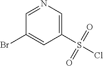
C1(Br)=CC(S(=O)(=O)Cl)=CN=C1
